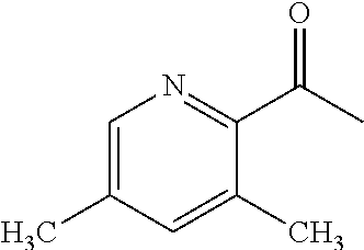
C1=C(C)C=C(C)C(C(C)=O)=N1
